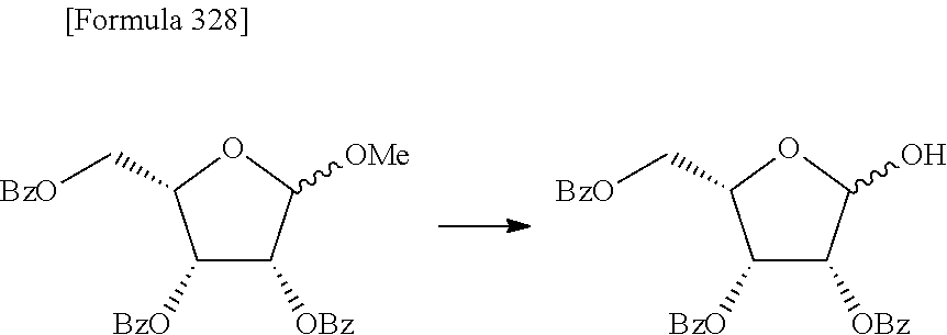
C1([BzO])C([OBz])C([OMe])OC1C[BzO].C1([BzO])C([OBz])C(O)OC1C[BzO]
